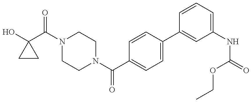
OC1(C(N2CCN(C(=O)C3=CC=C(C4=CC(NC(OCC)=O)=CC=C4)C=C3)CC2)=O)CC1
